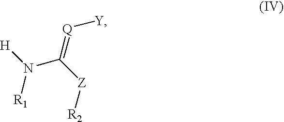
[R1]N(C(=[Q][Y])[Z][R2])[H]
